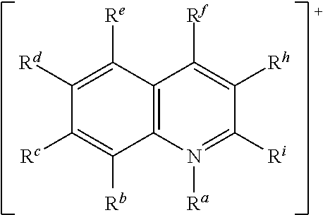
C12=C(N([Ra])=C([Ri])C([Rh])=C1[Rf])C([Rb])=C([Rc])C([Rd])=C2[Re]
